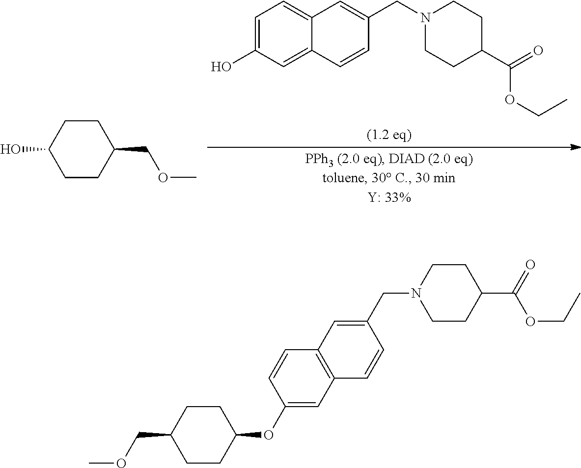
C12=CC(O)=CC=C1C=C(CN1CCC(C(=O)OCC)CC1)C=C2.O(CC1CCC(O)CC1)C.C1(OC2CCC(COC)CC2)=CC2=C(C=C1)C=C(CN1CCC(C(=O)OCC)CC1)C=C2
